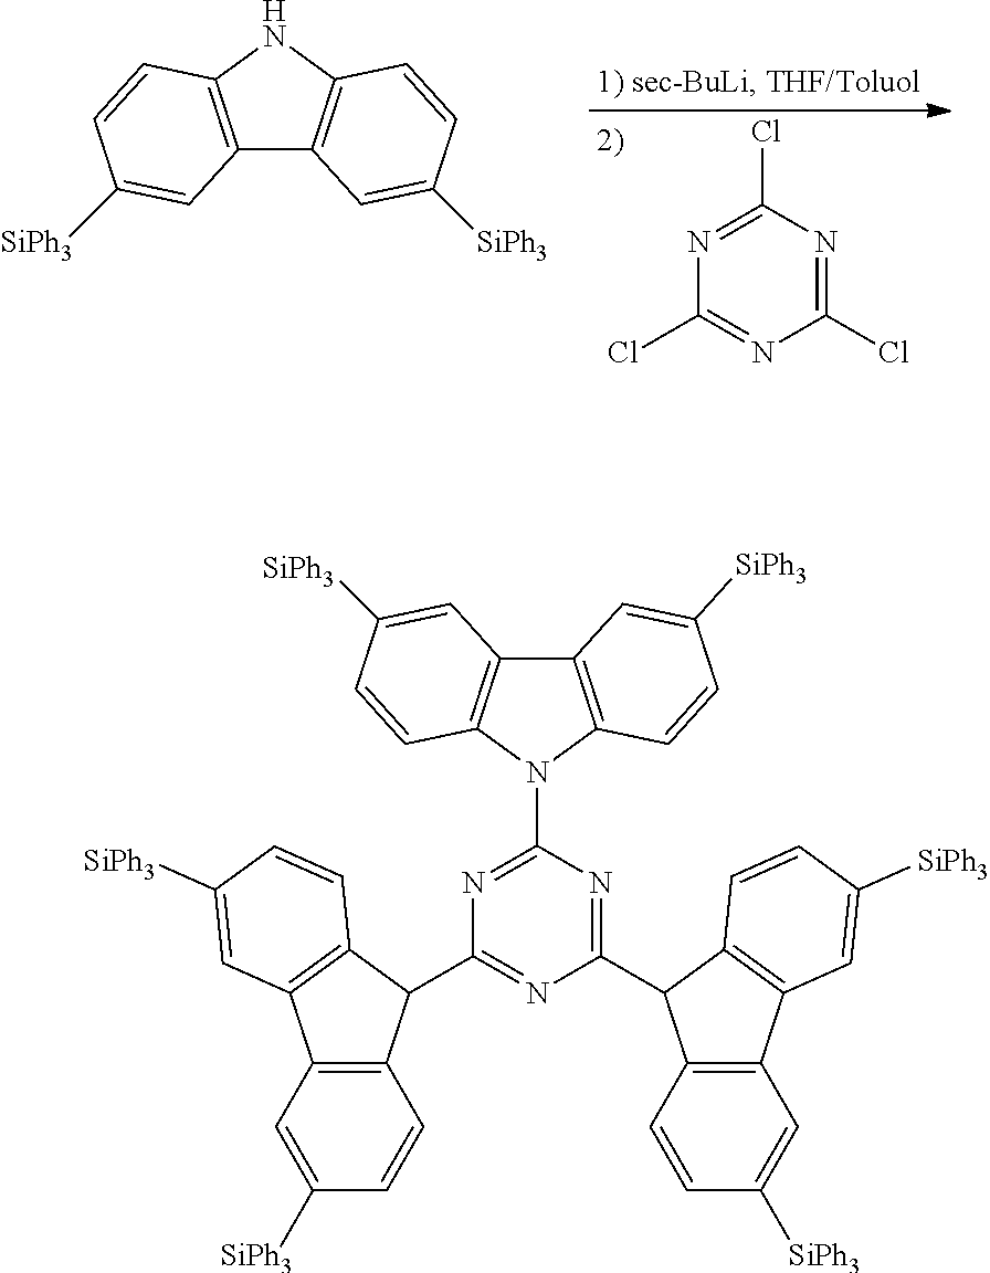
C12=C(NC3=C1C=C([SiPh3])C=C3)C=CC([SiPh3])=C2.N1=C(Cl)N=C(Cl)N=C1Cl.C12=C(N(C3=NC(C4C5=C(C=C([SiPh3])C=C5)C5=C4C=CC([SiPh3])=C5)=NC(C4C5=C(C=C([SiPh3])C=C5)C5=C4C=CC([SiPh3])=C5)=N3)C3=C1C=C([SiPh3])C=C3)C=CC([SiPh3])=C2
